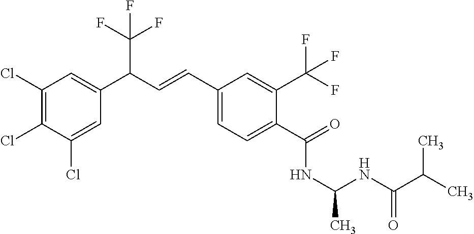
C1(Cl)=C(Cl)C(Cl)=CC(C(C=CC2=CC=C(C(=O)NC(NC(C(C)C)=O)C)C(C(F)(F)F)=C2)C(F)(F)F)=C1
